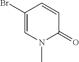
C1=CC(=O)N(C)C=C1Br
